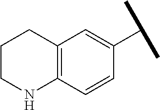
C12=C(C=CC(C(C)C)=C1)NCCC2
